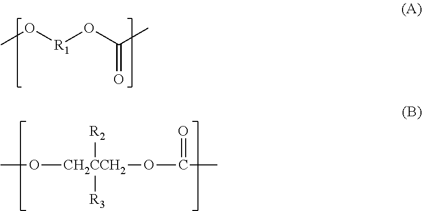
CO[R1]OC(C)=O.CO[CH2CCH2]([R3])([R2])OC(=O)C
